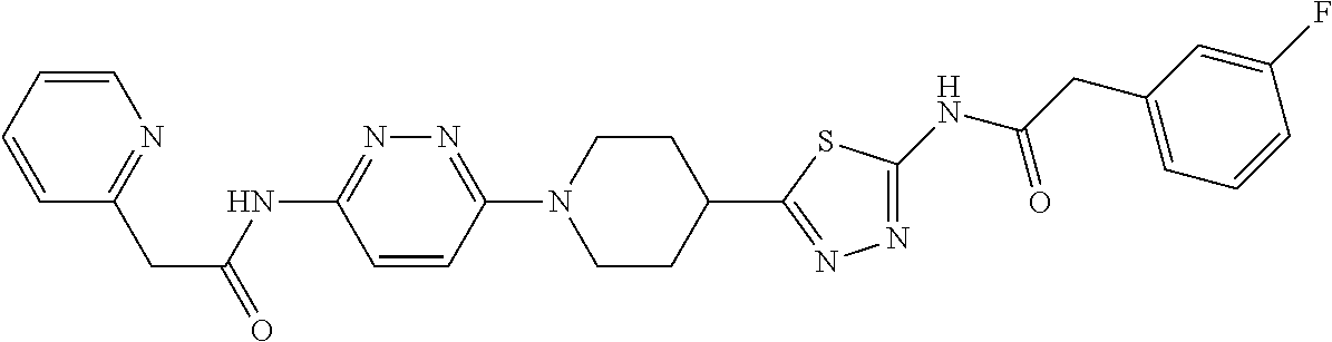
C1=CC=CN=C1CC(=O)NC1=NN=C(N2CCC(C3=NN=C(NC(CC4=CC=CC(F)=C4)=O)S3)CC2)C=C1
